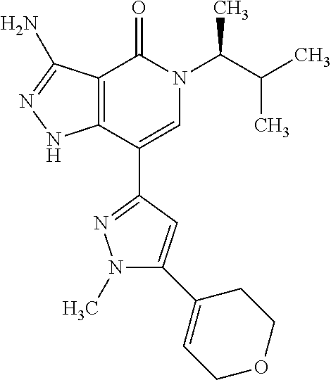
C12=C(C(C3=NN(C)C(C4=CCOCC4)=C3)=CN(C(C(C)C)C)C1=O)NN=C2N
